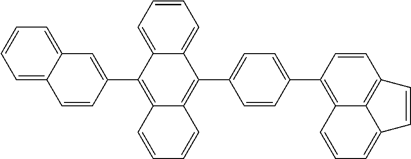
C1=CC=C2C(=C1)C(C1=CC=C(C3=C4C5=C(C=C3)C=CC5=CC=C4)C=C1)=C1C(=C2C2=CC3=CC=CC=C3C=C2)C=CC=C1
